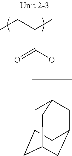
O=C(OC(C)(C)C12CC3CC(CC(C1)C3)C2)C(CC)C
